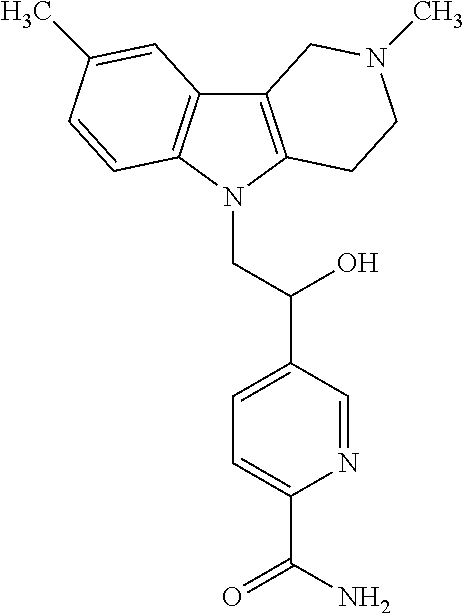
C12=C(N(CC(C3=CC=C(C(N)=O)N=C3)O)C3=C1C=C(C)C=C3)CCN(C)C2
